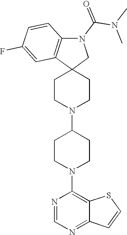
C1CN(C2CCN(C3=C4C(=NC=N3)C=CS4)CC2)CCC12CN(C(N(C)C)=O)C1=C2C=C(F)C=C1
